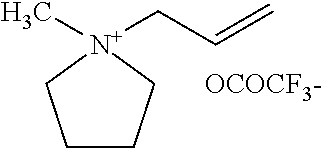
C1CC[N+](C)(CC=C)C1.[OCOCF3-]
